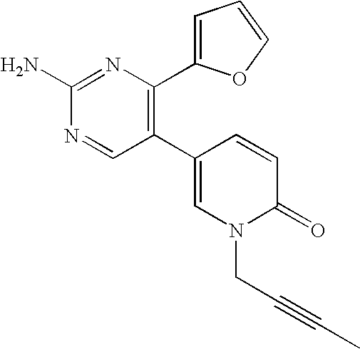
C1(N)=NC(C2=CC=CO2)=C(C2=CN(CC#CC)C(=O)C=C2)C=N1
